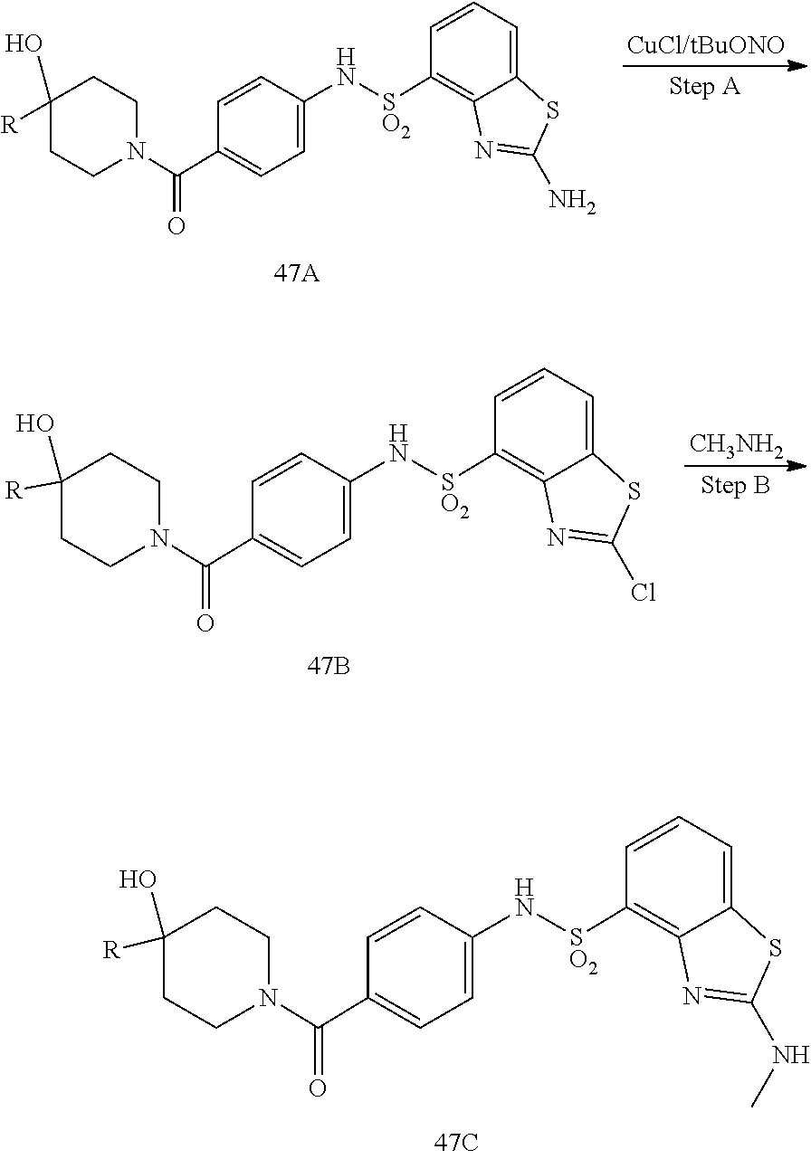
C1=C(N[SO2]C2=C3C(=CC=C2)SC(N)=N3)C=CC(C(=O)N2CCC(O)([R])CC2)=C1.[CH3NH2].C1=C(N[SO2]C2=C3C(=CC=C2)SC(Cl)=N3)C=CC(C(=O)N2CCC(O)([R])CC2)=C1.C1=C(N[SO2]C2=C3C(=CC=C2)SC(NC)=N3)C=CC(C(=O)N2CCC(O)([R])CC2)=C1
